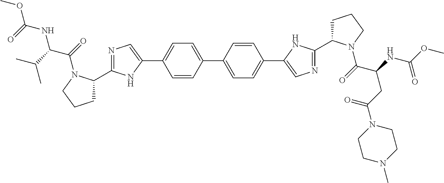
C1(C2=CN=C(C3CCCN3C(C(NC(OC)=O)C(C)C)=O)N2)=CC=C(C2=CC=C(C3=CN=C(C4CCCN4C(=O)C(NC(OC)=O)CC(N4CCN(C)CC4)=O)N3)C=C2)C=C1
